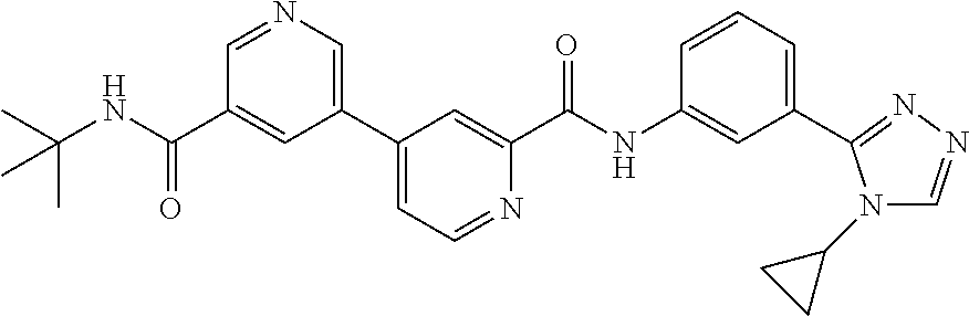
C1(C2=CN=CC(C(=O)NC(C)(C)C)=C2)=CC=NC(C(NC2=CC(C3=NN=CN3C3CC3)=CC=C2)=O)=C1
